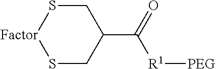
C1S[Factor]SCC1C(=O)[R1][PEG]
